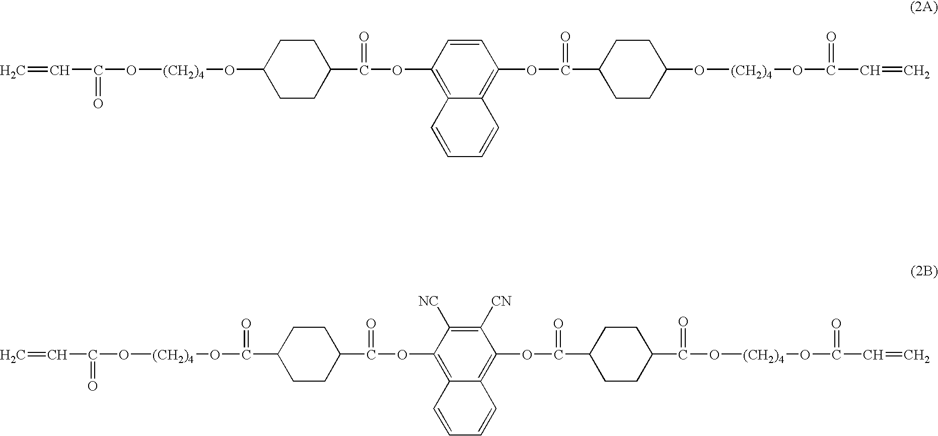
C=CC(O[(CH2)4]OC1CCC(C(OC2=C3C(=C(OC(C4CCC(O[(CH2)4]OC(C=C)=O)CC4)=O)C=C2)C=CC=C3)=O)CC1)=O.C=CC(O[(CH2)4]OC(=O)C1CCC(C(OC2=C3C(=C(OC(C4CCC(C(O[(CH2)4]OC(C=C)=O)=O)CC4)=O)C([CN])=C2[NC])C=CC=C3)=O)CC1)=O
